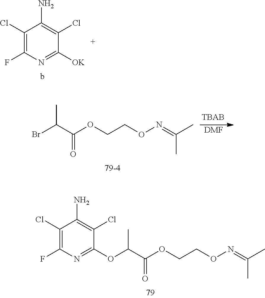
C1(Cl)=C(F)N=C([OK])C(Cl)=C1N.CC(C(=O)OCCON=C(C)C)Br.[DMF].CC(C(=O)OCCON=C(C)C)OC1=NC(F)=C(Cl)C(N)=C1Cl
